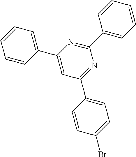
C1(C2=CC(C3=CC=C(Br)C=C3)=NC(C3=CC=CC=C3)=N2)=CC=CC=C1
